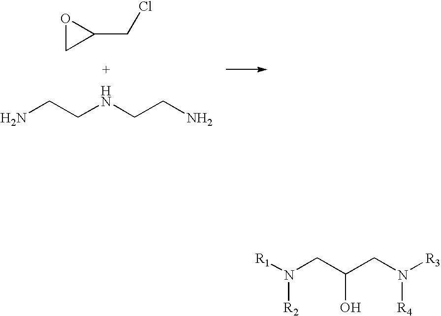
O1CC1CCl.NCCNCCN.[R1]N(CC(CN([R3])[R4])O)[R2]
